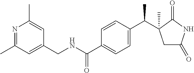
N1=C(C)C=C(CNC(C2=CC=C(C(C)C3(C)CC(=O)NC3=O)C=C2)=O)C=C1C
